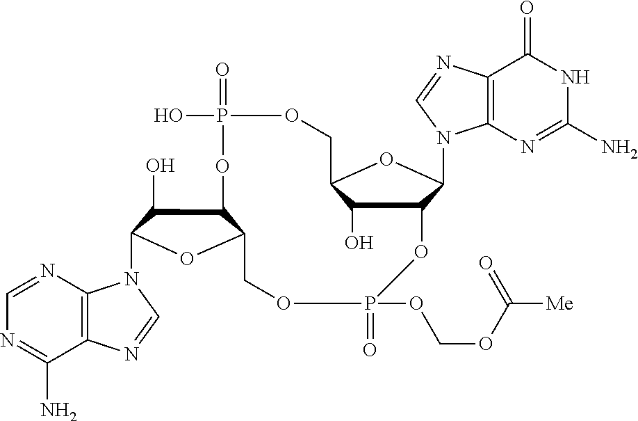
C12=C(N=CN=C1N)N(C1C(O)C3C(O1)COP(=O)(OCOC([Me])=O)OC1C(O)C(COP(=O)(O)O3)OC1N1C3=C(N=C1)C(=O)NC(N)=N3)C=N2
